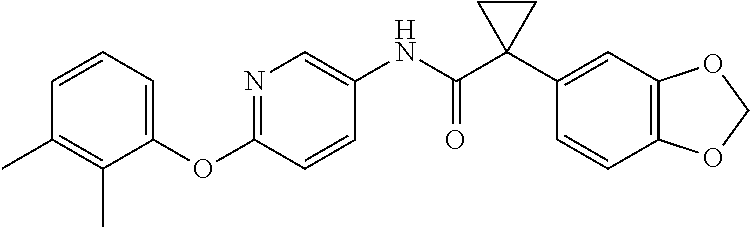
C1=CC=C(OC2=NC=C(NC(C3(C4=CC5=C(C=C4)OCO5)CC3)=O)C=C2)C(C)=C1C
